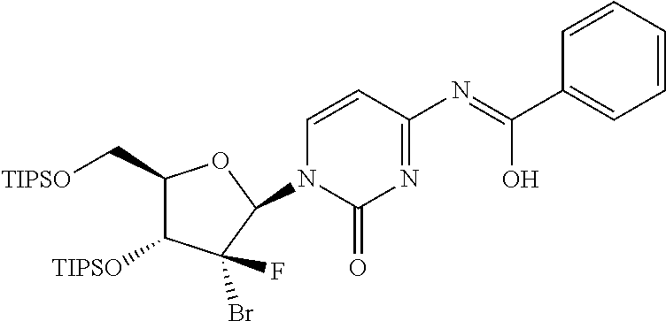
C1(C[TIPSO])C([TIPSO])C(Br)(F)C(N2C(=O)N=C(N=C(C3=CC=CC=C3)O)C=C2)O1
